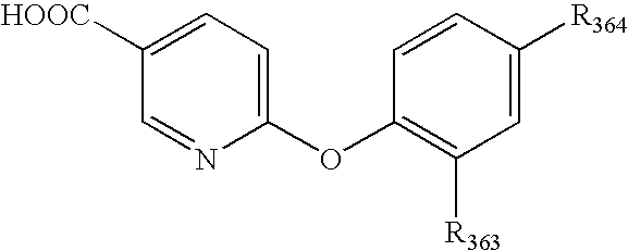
C1([COOH])=CC=C(OC2=C([R363])C=C([R364])C=C2)N=C1
